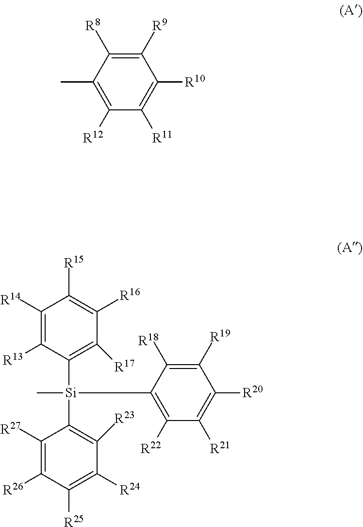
C1([R9])=C([R8])C(C)=C([R12])C([R11])=C1[R10].C1([R14])=C([R13])C([Si](C)(C2=C([R23])C([R24])=C([R25])C([R26])=C2[R27])C2=C([R22])C([R21])=C([R20])C([R19])=C2[R18])=C([R17])C([R16])=C1[R15]
